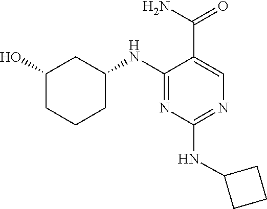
C1(NC2CC(O)CCC2)=NC(NC2CCC2)=NC=C1C(N)=O
